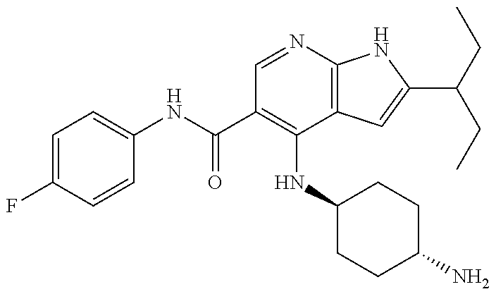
C1=C(F)C=CC(NC(C2=C(NC3CCC(N)CC3)C3=C(N=C2)NC(C(CC)CC)=C3)=O)=C1
